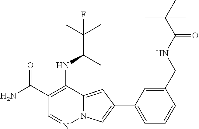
C1(C(N)=O)=C(NC(C(C)(C)F)C)C2=CC(C3=CC=CC(CNC(C(C)(C)C)=O)=C3)=CN2N=C1
